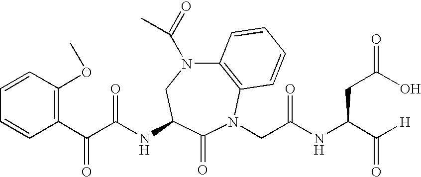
C12=C(N(CC(NC(C([H])=O)CC(=O)O)=O)C(=O)C(NC(C(C3=C(OC)C=CC=C3)=O)=O)CN1C(=O)C)C=CC=C2
